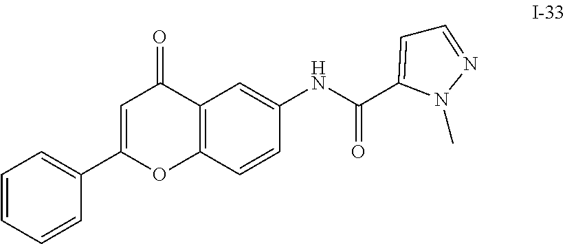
C1=CC=CC(C2=CC(=O)C3=C(C=CC(NC(=O)C4=CC=NN4C)=C3)O2)=C1
